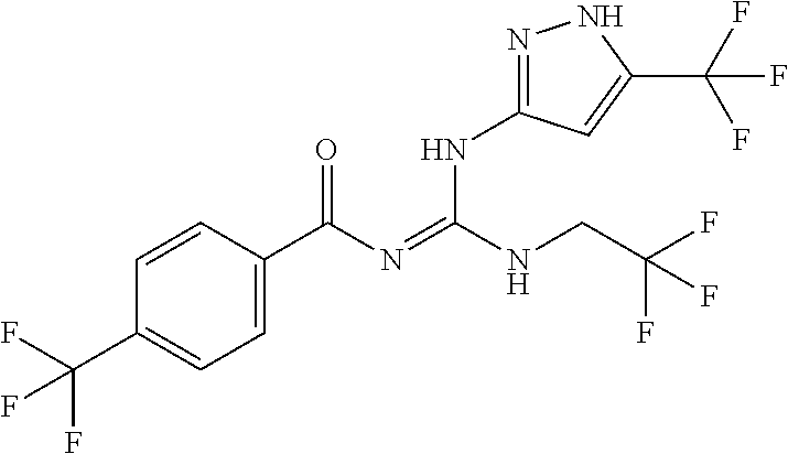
C1=CC(C(N=C(NCC(F)(F)F)NC2=NNC(C(F)(F)F)=C2)=O)=CC=C1C(F)(F)F
